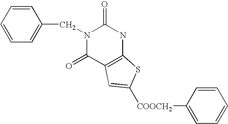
C1=CC=CC(CN2C(=O)C3=C(NC2=O)SC([COOCH2]C2=CC=CC=C2)=C3)=C1
